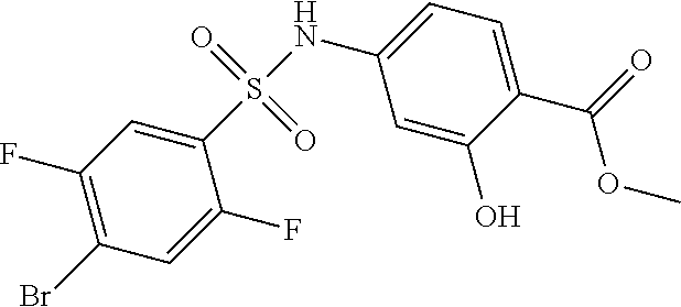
C1(NS(=O)(=O)C2=CC(F)=C(Br)C=C2F)=CC=C(C(OC)=O)C(O)=C1
